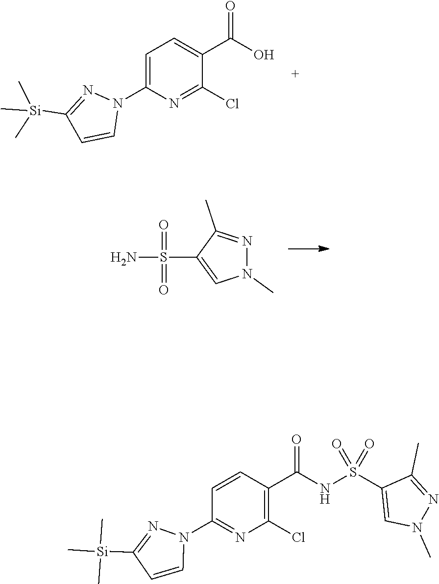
C1=C(N2C=CC([Si](C)(C)C)=N2)N=C(Cl)C(C(O)=O)=C1.O=S(=O)(N)C1=CN(C)N=C1C.C1=CC(C(NS(C2=CN(C)N=C2C)(=O)=O)=O)=C(Cl)N=C1N1C=CC([Si](C)(C)C)=N1
